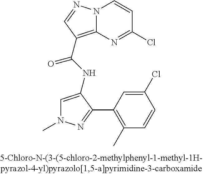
N12C(=C(C(NC3=CN(C)N=C3C3=C(C)C=CC(Cl)=C3)=O)C=N1)N=C(Cl)C=C2
